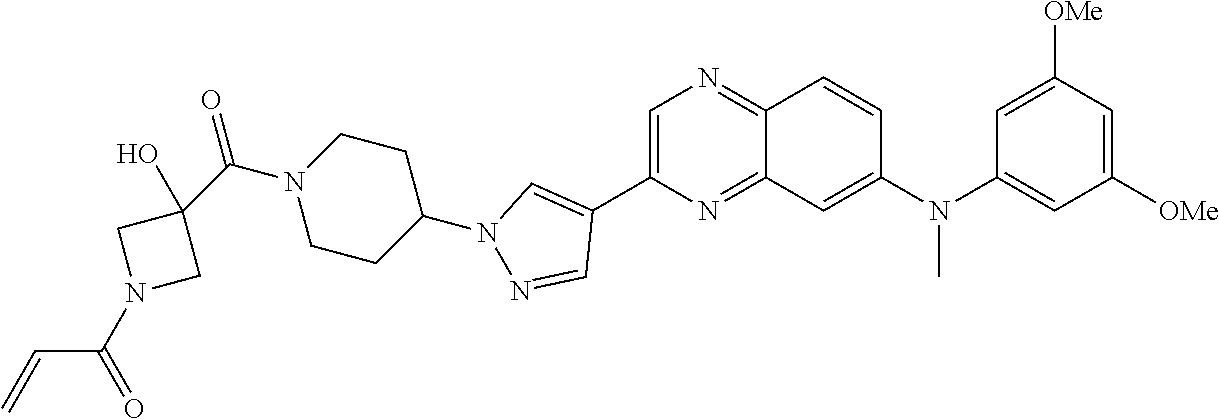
C1=C(C2=CN(C3CCN(C(C4(O)CN(C(=O)C=C)C4)=O)CC3)N=C2)N=C2C(=N1)C=CC(N(C1=CC([OMe])=CC([OMe])=C1)C)=C2
